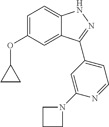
C1=C(OC2CC2)C=C2C(=C1)NN=C2C1=CC=NC(N2CCC2)=C1
